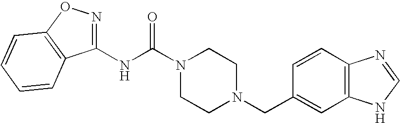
N(C(N1CCN(CC2=CC3=C(C=C2)N=CN3)CC1)=O)C1=NOC2=C1C=CC=C2
